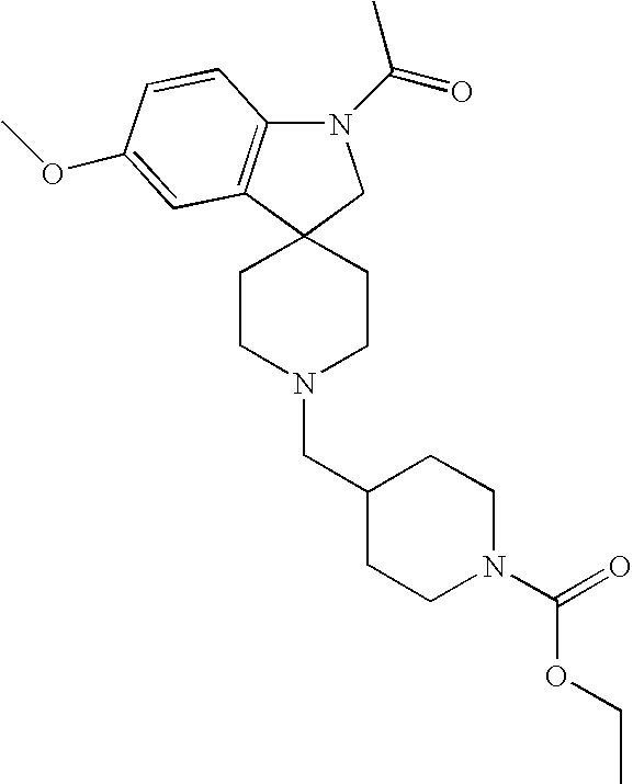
N1(C(=O)C)C2=C(C3(C1)CCN(CC1CCN(C(=O)OCC)CC1)CC3)C=C(OC)C=C2
